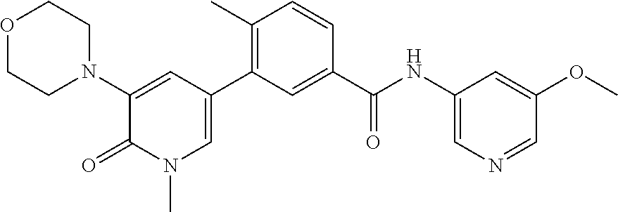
O1CCN(C2=CC(C3=C(C)C=CC(C(NC4=CN=CC(OC)=C4)=O)=C3)=CN(C)C2=O)CC1
